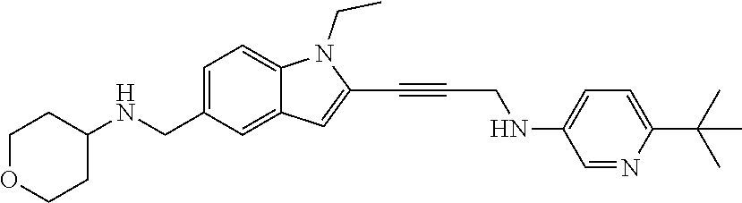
C1=C2C(=CC=C1CNC1CCOCC1)N(CC)C(C#CCNC1=CC=C(C(C)(C)C)N=C1)=C2
